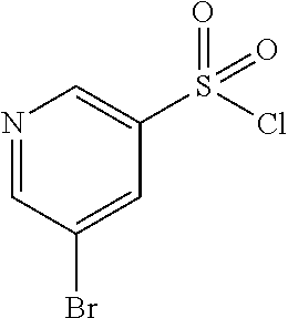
N1=CC(Br)=CC(S(Cl)(=O)=O)=C1
